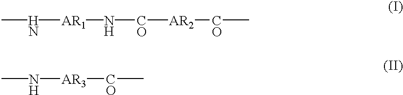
CN[AR1]N[CO][AR2][CO]C.CN[AR3][CO]C
